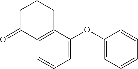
C1C(=O)C2=C(CC1)C(OC1=CC=CC=C1)=CC=C2
